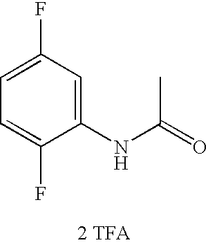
[2 TFA].N(C(=O)C)C1=CC(F)=CC=C1F
